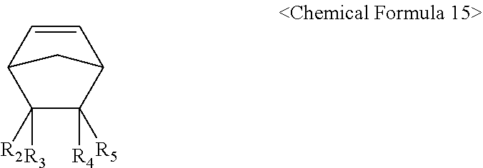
C1=CC2C([R2])([R3])C([R5])([R4])C1C2
